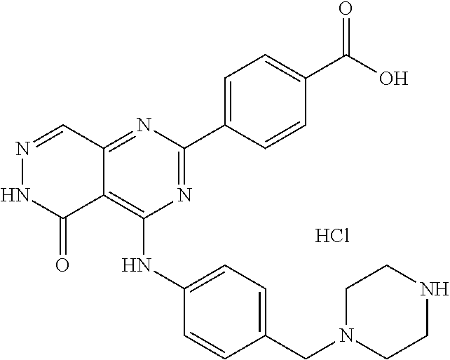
N1=C(C2=CC=C(C(O)=O)C=C2)N=C2C(=C1NC1=CC=C(CN3CCNCC3)C=C1)C(=O)NN=C2.Cl
